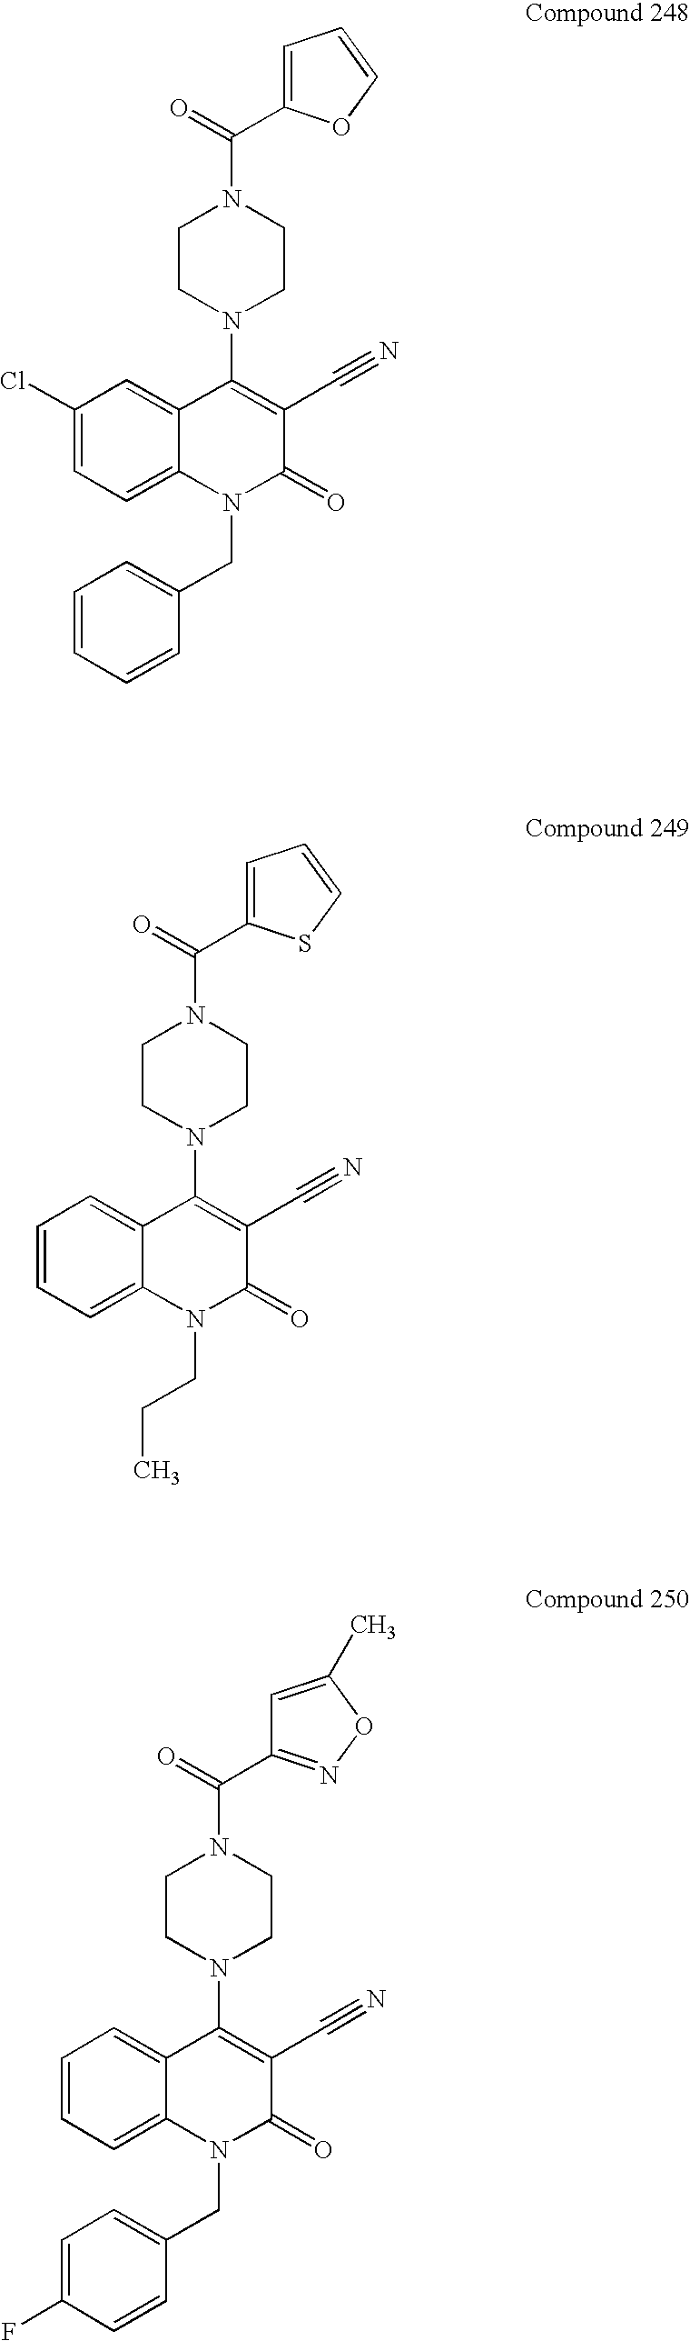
C1=C(C(=O)N2CCN(C3=C(C#N)C(=O)N(CC4=CC=CC=C4)C4=CC=C(Cl)C=C34)CC2)OC=C1.C1=C(C(=O)N2CCN(C3=C(C#N)C(=O)N(CCC)C4=CC=CC=C34)CC2)SC=C1.C(=O)(N1CCN(C2=C(C#N)C(=O)N(CC3=CC=C(F)C=C3)C3=CC=CC=C23)CC1)C1=NOC(C)=C1
